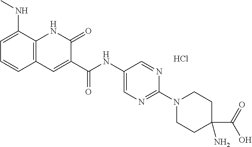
C(=O)(NC1=CN=C(N2CCC(C(O)=O)(N)CC2)N=C1)C1=CC2=C(NC1=O)C(NC)=CC=C2.Cl
